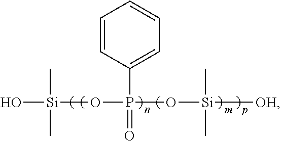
O[Si](OP(C1=CC=CC=C1)(=O)O[Si](C)(C)[OH])(C)C
